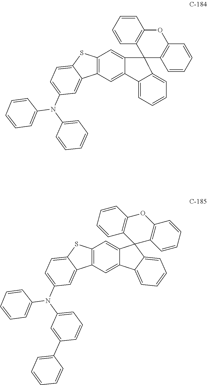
C12=C(C=C3C(=C1)C1(C4=CC=CC=C34)C3=C(C=CC=C3)OC3=C1C=CC=C3)C1=CC(N(C3=CC=CC=C3)C3=CC=CC=C3)=CC=C1S2.C12=C(C=C3C(=C1)C1(C4=C(C=CC=C4)OC4=C1C=CC=C4)C1=CC=CC=C31)C1=CC(N(C3=CC=CC(C4=CC=CC=C4)=C3)C3=CC=CC=C3)=CC=C1S2
